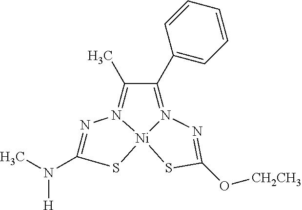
N1=C(N(C)[H])S[Ni]23N1=C(C)C(C1=CC=CC=C1)=N2N=C(O[CH2CH3])S3
